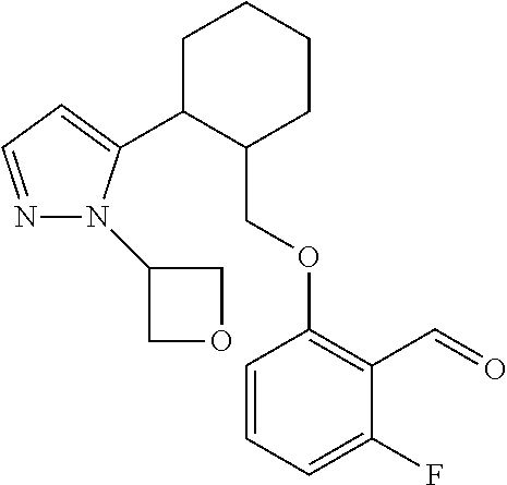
C1C(C2=CC=NN2C2COC2)C(COC2=C(C=O)C(F)=CC=C2)CCC1
